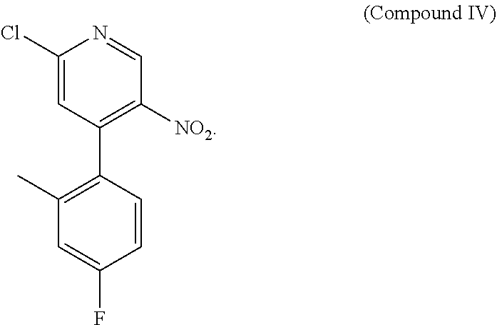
C1(Cl)=CC(C2=C(C)C=C(F)C=C2)=C([NO2])C=N1
